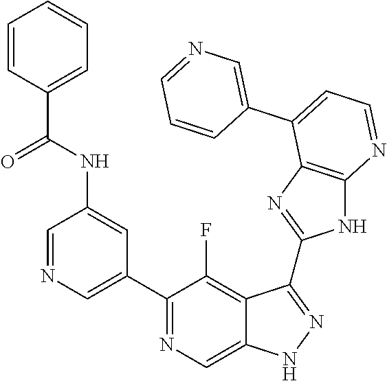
C1=NC=C(C2=NC=C3C(=C2F)C(C2=NC4=C(N2)N=CC=C4C2=CN=CC=C2)=NN3)C=C1NC(C1=CC=CC=C1)=O
